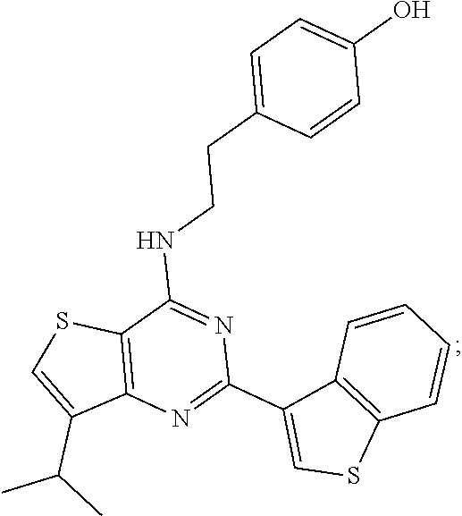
C12=C(N=C(C3=CSC4=C3C=CC=C4)N=C1NCCC1=CC=C(O)C=C1)C(C(C)C)=CS2
